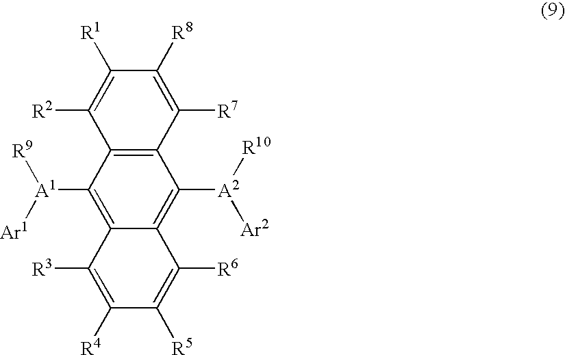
C12=C(C([A1]([Ar1])[R9])=C3C(=C1[A2]([R10])[Ar2])C([R6])=C([R5])C([R4])=C3[R3])C([R2])=C([R1])C([R8])=C2[R7]
